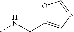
O1C(CNC)=CN=C1
